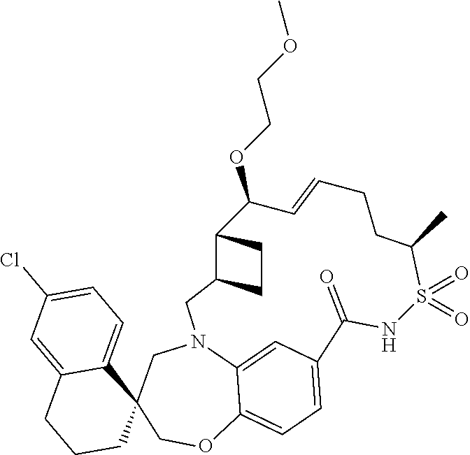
C12(COC3=CC=C4C=C3N(C1)CC1C(C(OCCOC)C=CCCC(C)S(=O)(=O)NC4=O)CC1)C1=CC=C(Cl)C=C1CCC2
